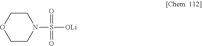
O1CCN(S(=O)(=O)[OLi])CC1
